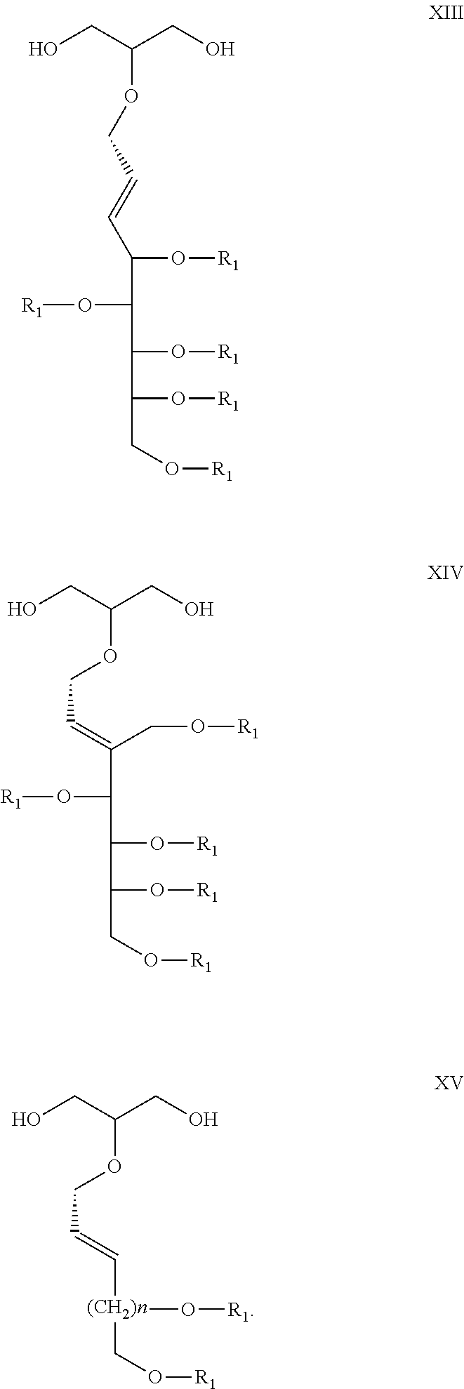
[R1]OC(C(O[R1])C=CCOC(CO)CO)C(O[R1])C(O[R1])CO[R1].[R1]OC(C(=CCOC(CO)CO)CO[R1])C(O[R1])C(O[R1])CO[R1].C(=C[(CH2)n](CO[R1])O[R1])COC(CO)CO
